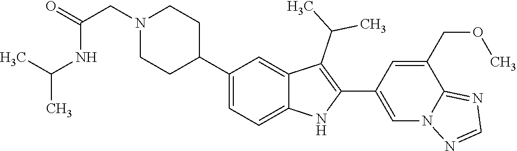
C1(C2CCN(CC(NC(C)C)=O)CC2)=CC=C2C(=C1)C(C(C)C)=C(C1=CN3C(=NC=N3)C(COC)=C1)N2
